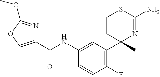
C1(C(NC2=CC(C3(C)N=C(N)SCC3)=C(F)C=C2)=O)=COC(OC)=N1
